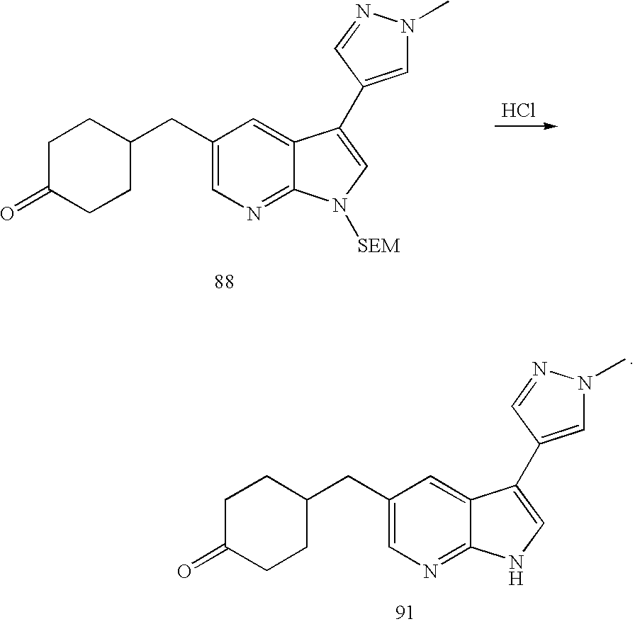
C1(=O)CCC(CC2=CN=C3C(=C2)C(C2=CN(C)N=C2)=CN3[SEM])CC1.Cl.C1(=O)CCC(CC2=CN=C3C(=C2)C(C2=CN(C)N=C2)=CN3)CC1
